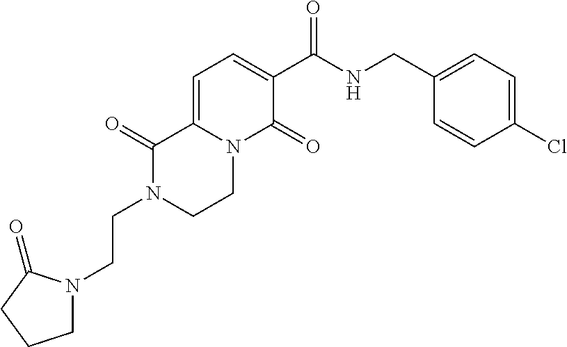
N1(CCN2CCCC2=O)CCN2C(=CC=C(C(NCC3=CC=C(Cl)C=C3)=O)C2=O)C1=O
